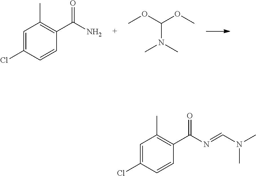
C1=C(Cl)C=CC(C(N)=O)=C1C.C(N(C)C)(OC)OC.C1=C(Cl)C=CC(C(N=CN(C)C)=O)=C1C
